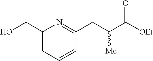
C1(CO)=CC=CC(CC(C([OEt])=O)[Me])=N1
